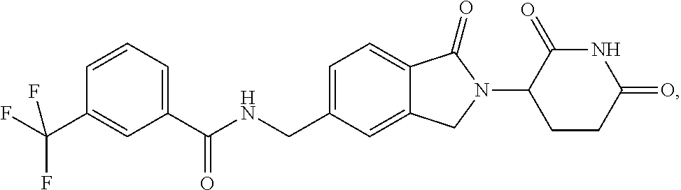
C1=C(CNC(C2=CC=CC(C(F)(F)F)=C2)=O)C=C2C(=C1)C(=O)N(C1CCC(=O)NC1=O)C2
